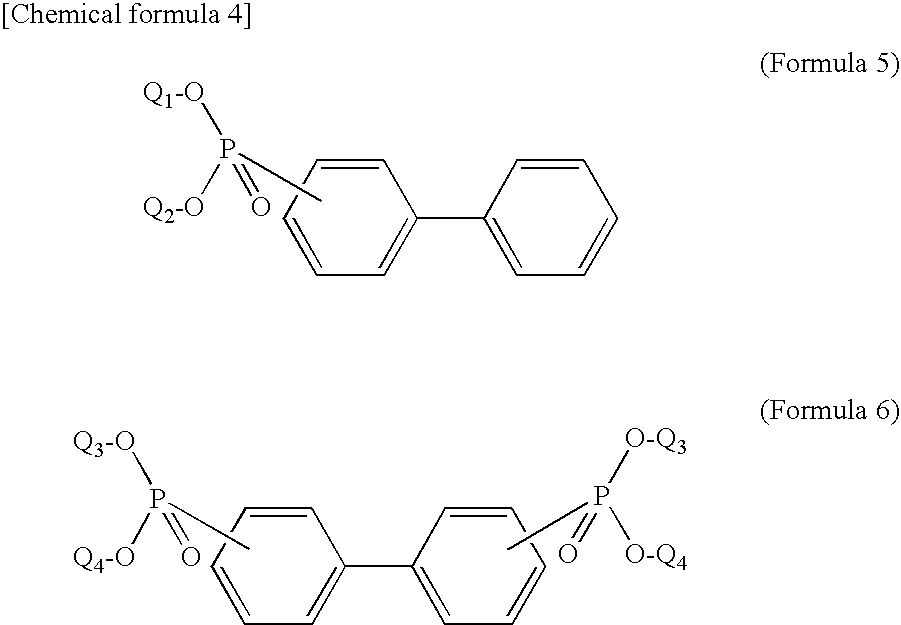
C1=CC=CC=C1C1=CC=CC=C1.CP([Q1-O])([Q2-O])=O.CP([Q3-O])([Q4-O])=O.C1=CC=CC=C1C1=CC=CC=C1.CP([O-Q3])([O-Q4])=O
